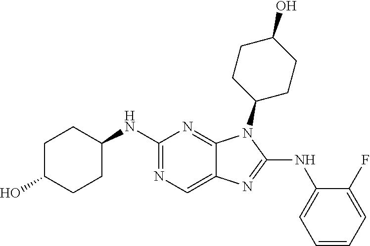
N1=C(NC2CCC(O)CC2)N=C2C(=C1)N=C(NC1=CC=CC=C1F)N2C1CCC(O)CC1
